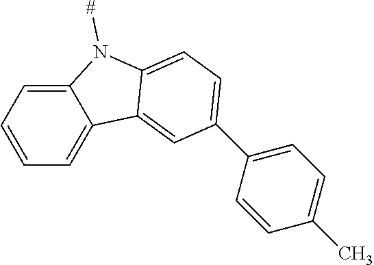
C12=CC=CC=C1C1=CC(C3=CC=C(C)C=C3)=CC=C1N2[#]
